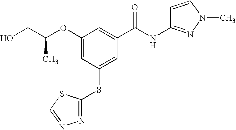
C(CO)(OC1=CC(SC2=NN=CS2)=CC(C(NC2=NN(C)C=C2)=O)=C1)C
